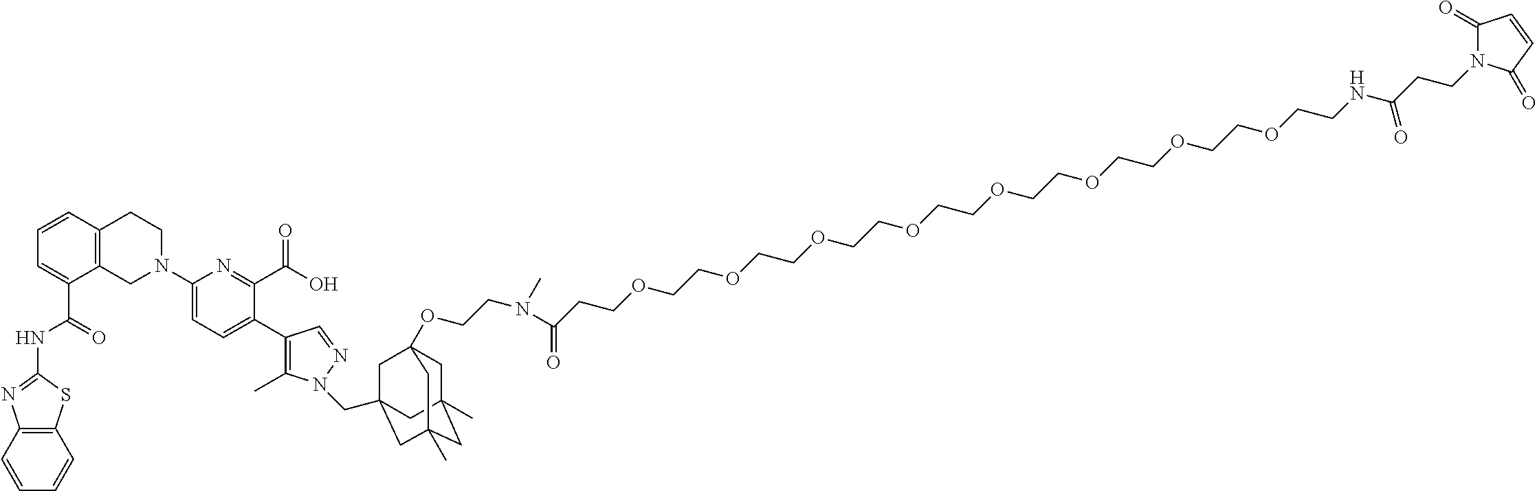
C12=C(C=CC=C1)SC(NC(C1=CC=CC3=C1CN(C1=CC=C(C4=C(C)N(CC56CC7(OCCN(C(CCOCCOCCOCCOCCOCCOCCOCCOCCNC(CCN8C(=O)C=CC8=O)=O)=O)C)CC(C)(CC(C)(C5)C7)C6)N=C4)C(C(O)=O)=N1)CC3)=O)=N2
